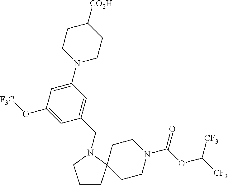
C1CC2(CCN(C(OC([CF3])[CF3])=O)CC2)N(CC2=CC(N3CCC([CO2H])CC3)=CC(O[F3C])=C2)C1
